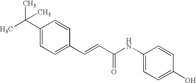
C1(C=CC(=O)NC2=CC=C(O)C=C2)=CC=C(C(C)(C)C)C=C1
